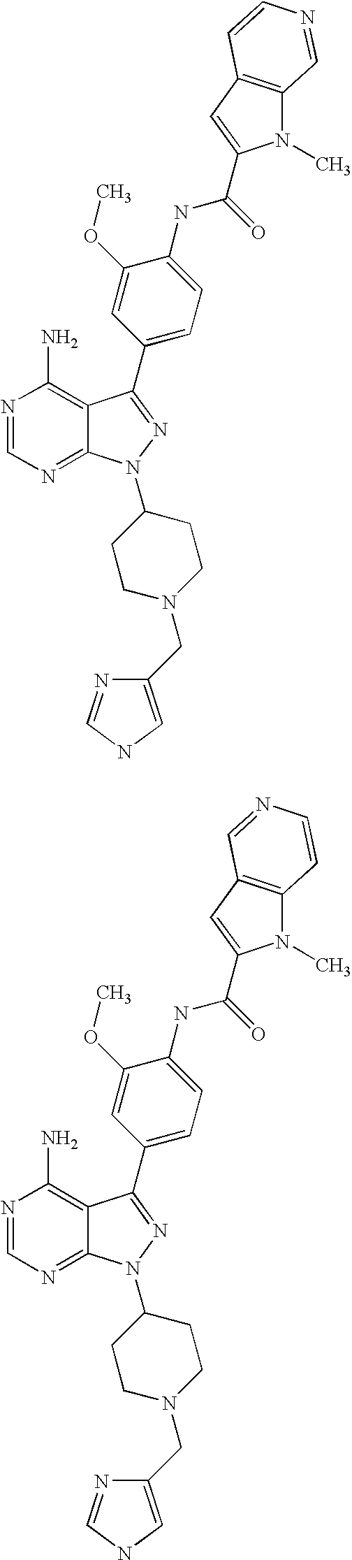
N1=CN=C2C(=C1N)C(C1=CC=C(NC(=O)C3=CC4=C(N3C)C=CN=C4)C(OC)=C1)=NN2C1CCN(CC2=CNC=N2)CC1.N1=CN=C2C(=C1N)C(C1=CC=C(NC(=O)C3=CC4=C(N3C)C=NC=C4)C(OC)=C1)=NN2C1CCN(CC2=CNC=N2)CC1
